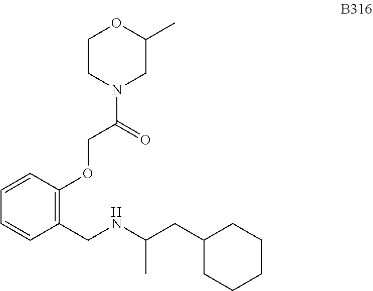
C(C1=C(OCC(N2CCOC(C)C2)=O)C=CC=C1)NC(CC1CCCCC1)C
